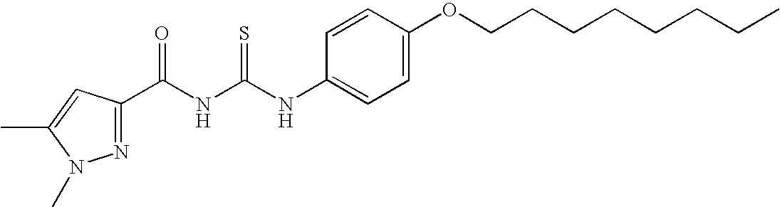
C1=CC(NC(=S)NC(=O)C2=NN(C)C(C)=C2)=CC=C1OCCCCCCCC
